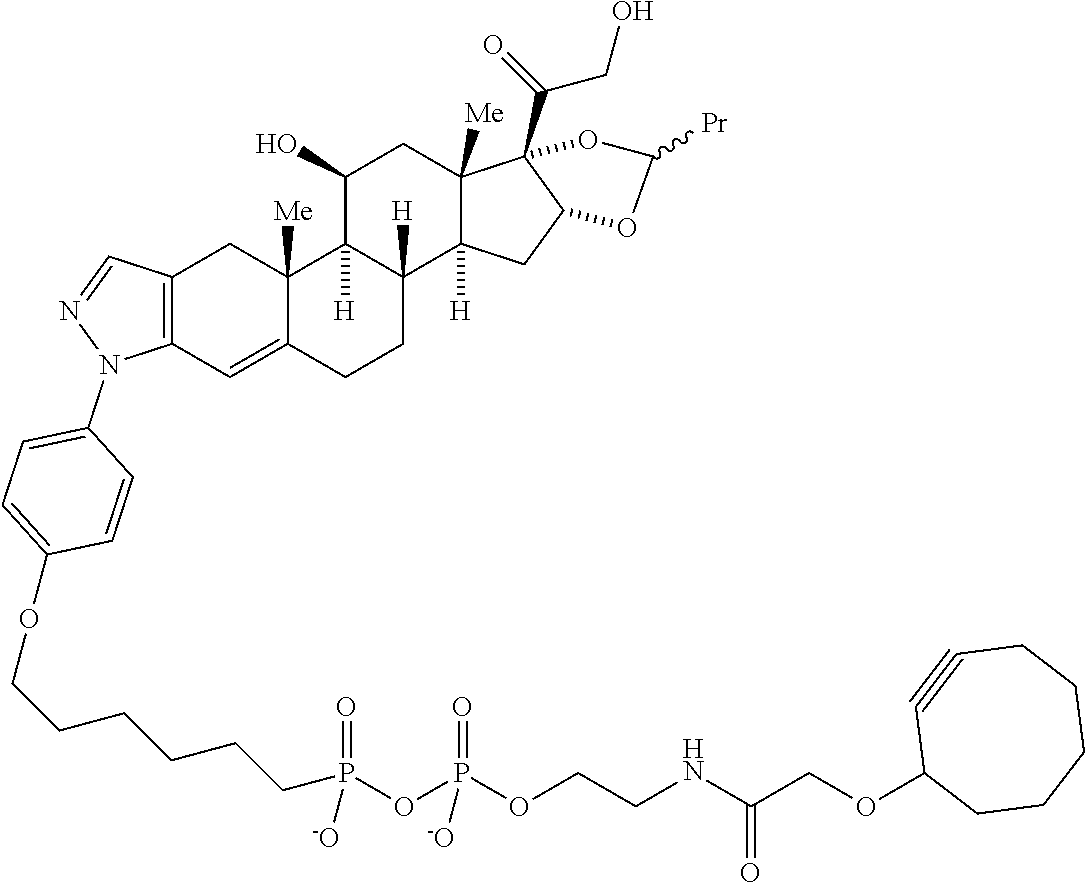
C12=C(C=C3C([Me])(C1)C1([H])C([H])(CC3)C3([H])C([Me])(CC1O)C1(C(=O)CO)C(C3)OC([Pr])O1)N(C1=CC=C(OCCCCCCP(=O)([-O])OP(OCCNC(COC3CCCCCC#C3)=O)(=O)[-O])C=C1)N=C2
